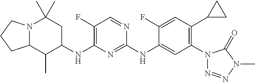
N12C(C(C)C(NC3=C(F)C=NC(NC4=CC(N5N=NN(C)C5=O)=C(C5CC5)C=C4F)=N3)CC1(C)C)CCC2
